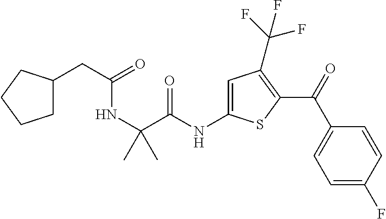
C1C(CC(=O)NC(C)(C(NC2=CC(C(F)(F)F)=C(C(=O)C3=CC=C(F)C=C3)S2)=O)C)CCC1
